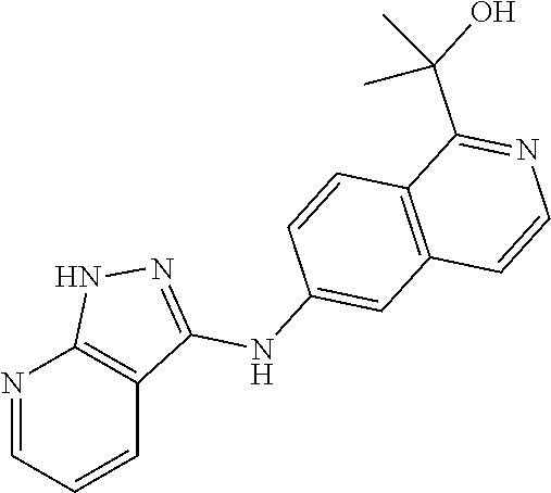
N1=CC=CC2=C1NN=C2NC1=CC2=C(C=C1)C(C(O)(C)C)=NC=C2
